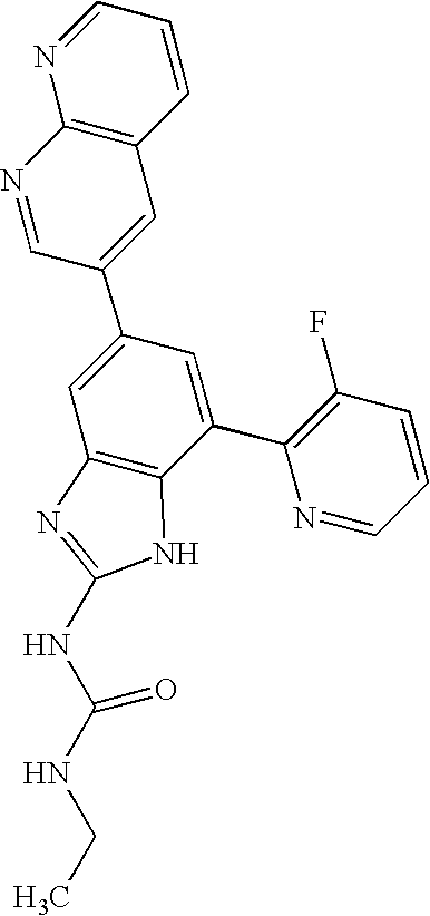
N1=CC(C2=CC3=C(C(C4=C(F)C=CC=N4)=C2)NC(NC(NCC)=O)=N3)=CC2=C1N=CC=C2
